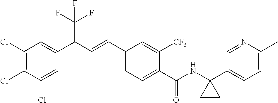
C1(Cl)=C(Cl)C(Cl)=CC(C(C=CC2=CC=C(C(=O)NC3(C4=CC=C(C)N=C4)CC3)C([CF3])=C2)C(F)(F)F)=C1
